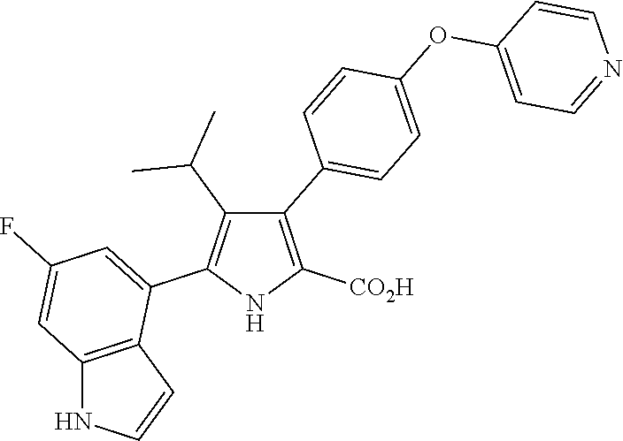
C1(C2=CC=C(OC3=CC=NC=C3)C=C2)=C([CO2H])NC(C2=CC(F)=CC3=C2C=CN3)=C1C(C)C
